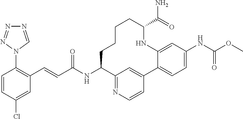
C(C(NC1C2=NC=CC(=C2)C2=CC=C(NC(OC)=O)C=C2NC(C(N)=O)CCCC1)=O)=CC1=C(N2C=NN=N2)C=CC(Cl)=C1
